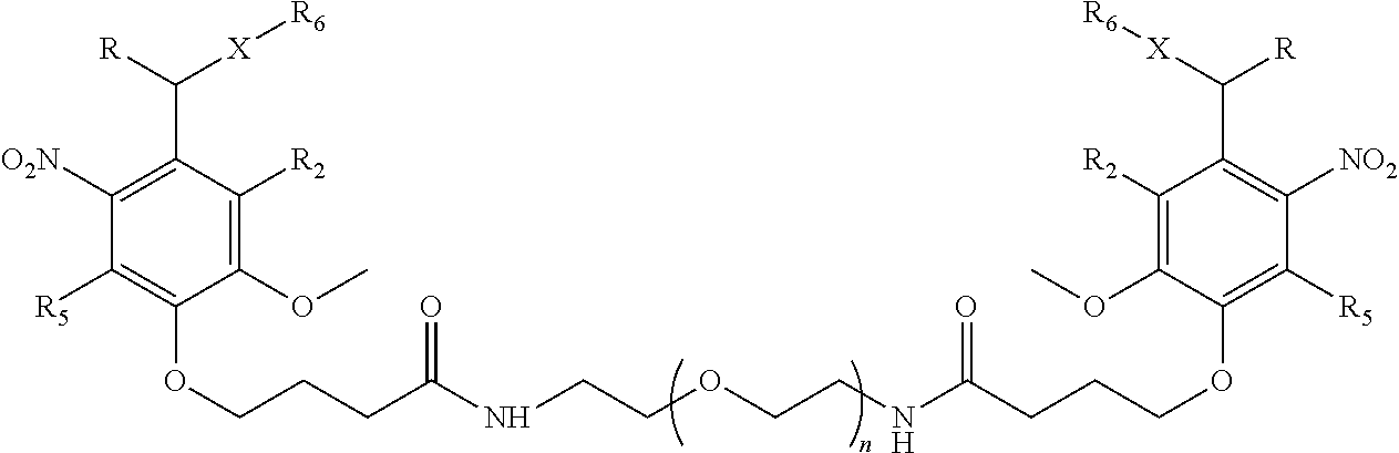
C1([O2N])=C(C([R])[X][R6])C([R2])=C(OC)C(OCCCC(NCCOCCNC(CCCOC2=C([R5])C([NO2])=C(C([X][R6])[R])C([R2])=C2OC)=O)=O)=C1[R5]
